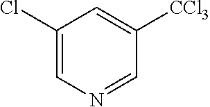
C1(Cl)=CN=CC([CCl3])=C1
